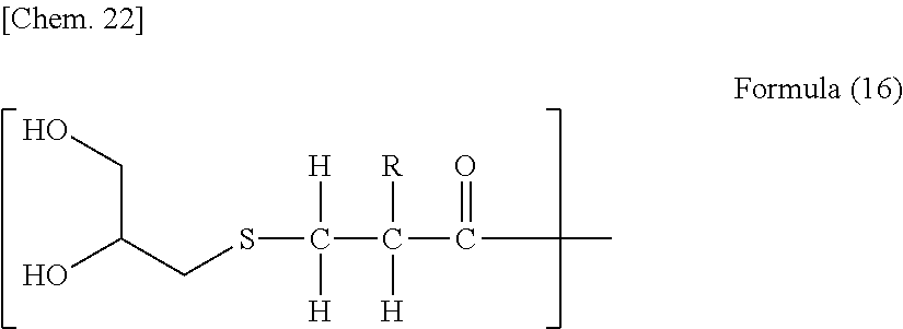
OCC(O)CSC(C(C(CC)=O)([R])[H])([H])[H]
